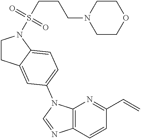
C1CC2=CC(N3C4=C(N=C3)C=CC(C=C)=N4)=CC=C2N1S(CCCN1CCOCC1)(=O)=O
